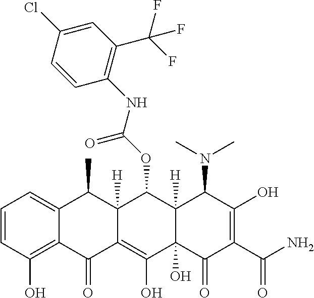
C1=CC(O)=C2C(=C1)C(C)C1([H])C(=C(O)C3(O)C([H])(C1OC(=O)NC1=C(C(F)(F)F)C=C(Cl)C=C1)C(N(C)C)C(O)=C(C(N)=O)C3=O)C2=O
